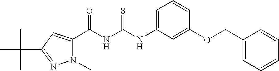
C(NC(NC1=CC=CC(OCC2=CC=CC=C2)=C1)=S)(=O)C1=CC(C(C)(C)C)=NN1C
